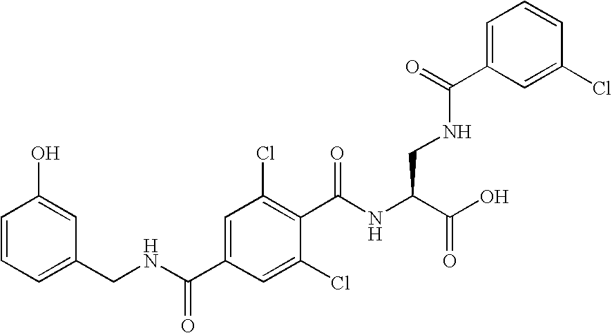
C1=CC=C(CNC(C2=CC(Cl)=C(C(NC(C(=O)O)CNC(=O)C3=CC=CC(Cl)=C3)=O)C(Cl)=C2)=O)C=C1O
